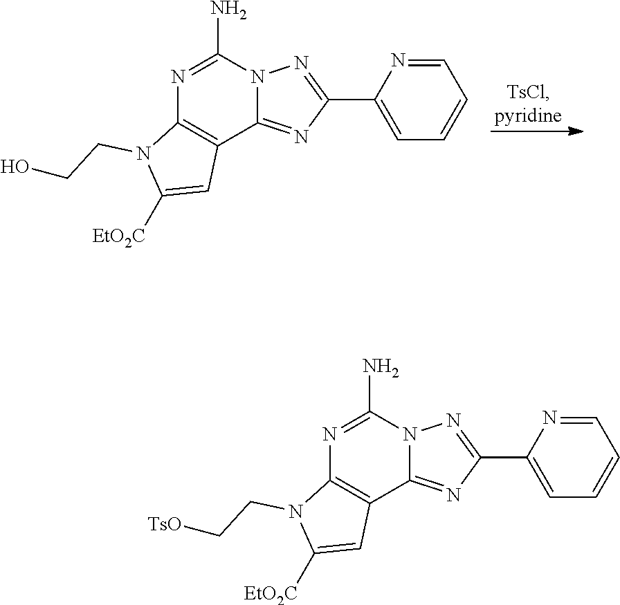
C1(C2=NN3C(=N2)C2=C(N=C3N)N(CCO)C([EtO2C])=C2)=CC=CC=N1.C1(C2=NN3C(=N2)C2=C(N=C3N)N(CC[TsO])C([EtO2C])=C2)=CC=CC=N1
